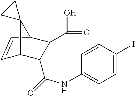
C1=CC2C(C(O)=O)C(C(=O)NC3=CC=C(I)C=C3)C1C21CC1
